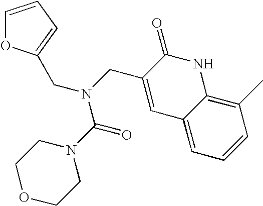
C1=CC=C(CN(CC2=CC3=CC=CC(C)=C3NC2=O)C(=O)N2CCOCC2)O1
